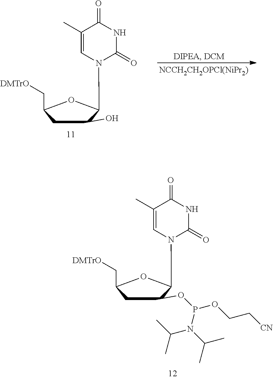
C1C(O)C(N2C=C(C)C(=O)NC2=O)OC1C[DMTrO].[NCCH2CH2OPCl(NiPr2)].C1C(OP(OCC[CN])N(C(C)C)C(C)C)C(N2C=C(C)C(=O)NC2=O)OC1C[DMTrO]
